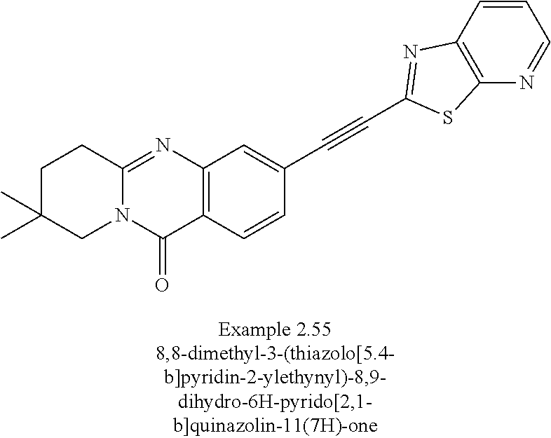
C1C(C)(C)CN2C(=NC3=C(C2=O)C=CC(C#CC2=NC4=C(N=CC=C4)S2)=C3)C1
